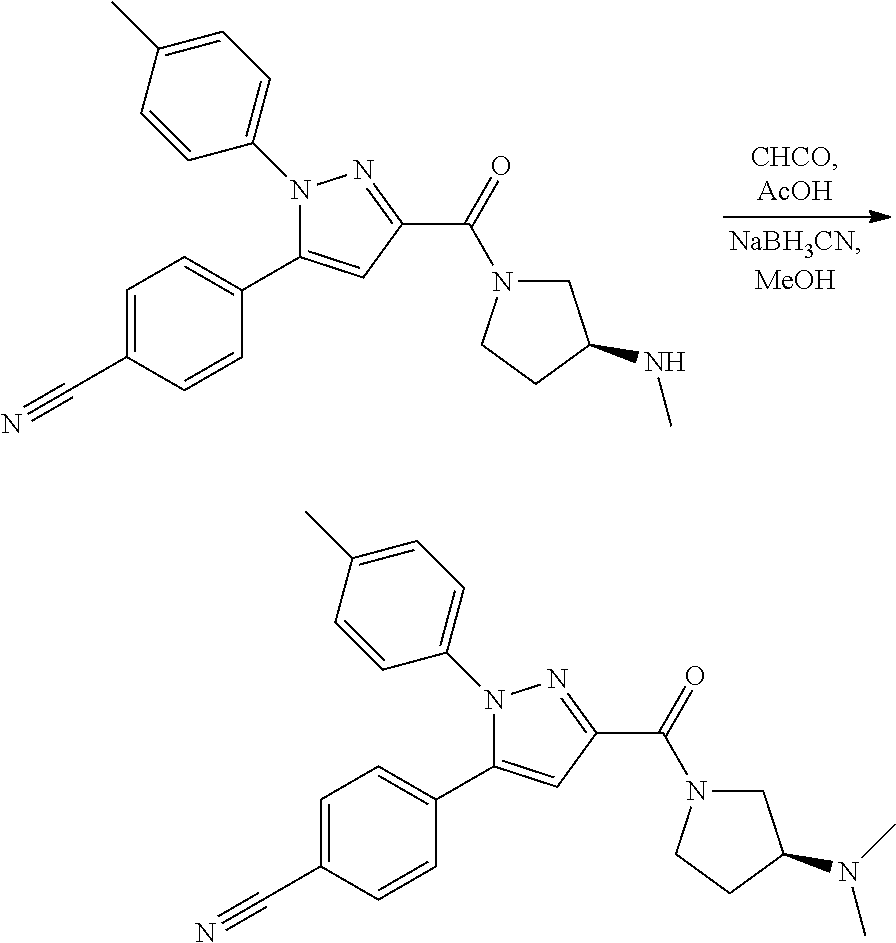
N1(C2=CC=C(C)C=C2)C(C2=CC=C(C#N)C=C2)=CC(C(=O)N2CC(NC)CC2)=N1.N1(C2=CC=C(C)C=C2)C(C2=CC=C(C#N)C=C2)=CC(C(=O)N2CC(N(C)C)CC2)=N1
